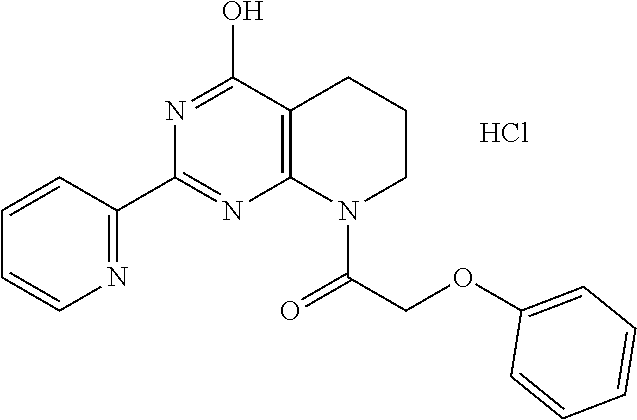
C1=CC(C2=NC3=C(C(O)=N2)CCCN3C(COC2=CC=CC=C2)=O)=NC=C1.Cl
